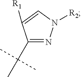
C1(C(C)(C)C)=NN([R2])C=C1[R1]
